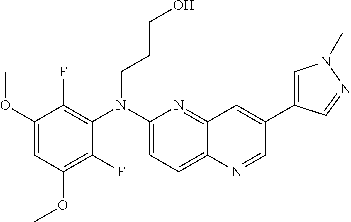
C1(F)=C(OC)C=C(OC)C(F)=C1N(C1=CC=C2C(=N1)C=C(C1=CN(C)N=C1)C=N2)CCCO
